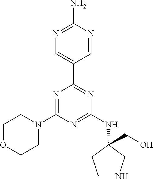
C1=NC(N)=NC=C1C1=NC(NC2(CO)CNCC2)=NC(N2CCOCC2)=N1
